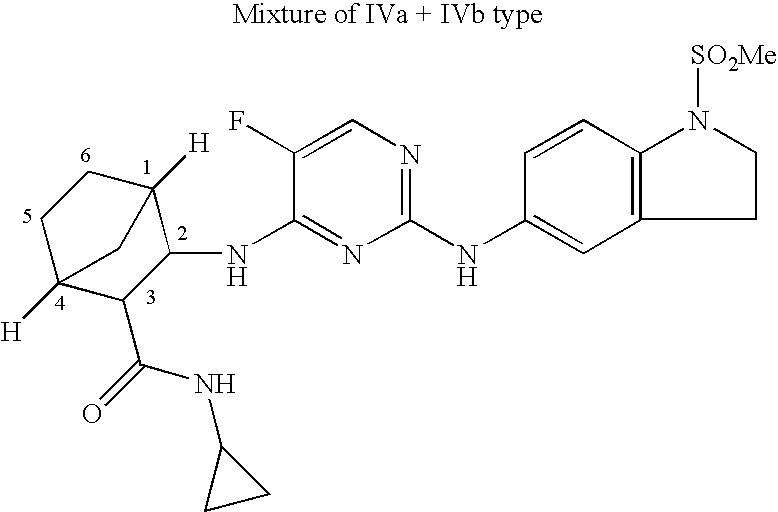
C1C2([H])C(C(=O)NC3CC3)C(NC3=NC(NC4=CC5=C(C=C4)N([SO2Me])CC5)=NC=C3F)C([H])(C1)C2
